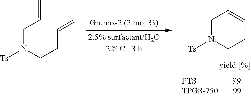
C1N([Ts])CCC=C1.C(N(CCC=C)[Ts])C=C
